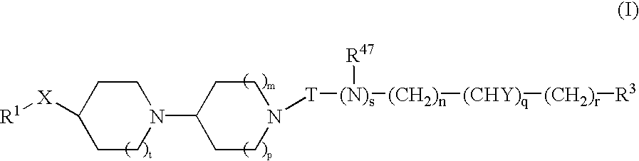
C1([X][R1])CCN(C2CCN([T][(N)s]([R47])[(CH2)n][(CHY)q][(CH2)r][R3])CC2)CC1
